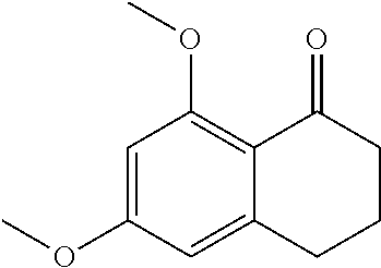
C1=C(OC)C=C2C(=C1OC)C(=O)CCC2
